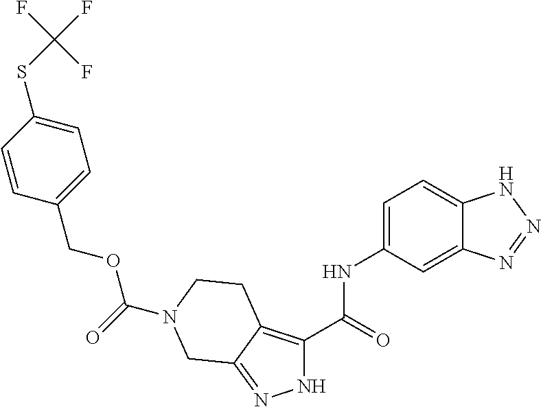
C1=C(SC(F)(F)F)C=CC(COC(=O)N2CCC3=C(C(=O)NC4=CC=C5C(=C4)N=NN5)NN=C3C2)=C1
